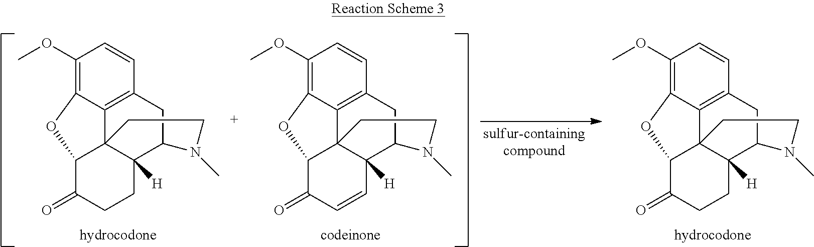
C1(OC)=C2C3=C(C=C1)CC1C4([H])C3(C(C(=O)CC4)O2)CCN1C.C1(OC)=C2C3=C(C=C1)CC1C4([H])C3(C(C(=O)C=C4)O2)CCN1C.C1(OC)=C2C3=C(C=C1)CC1C4([H])C3(C(C(=O)CC4)O2)CCN1C
